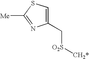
C1(C[O2S][CH2*])=CSC([Me])=N1
